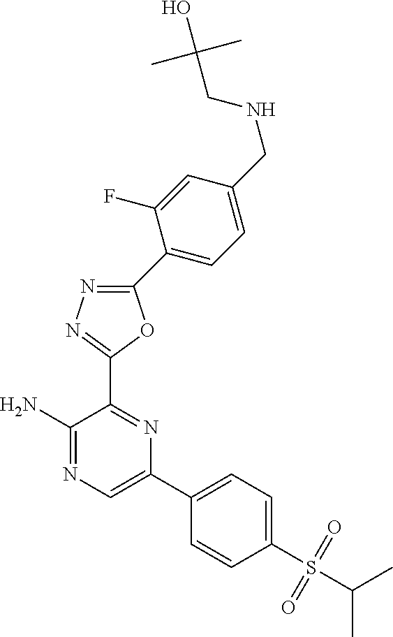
C1(C2=CC=C(CNCC(O)(C)C)C=C2F)=NN=C(C2=NC(C3=CC=C(S(C(C)C)(=O)=O)C=C3)=CN=C2N)O1
